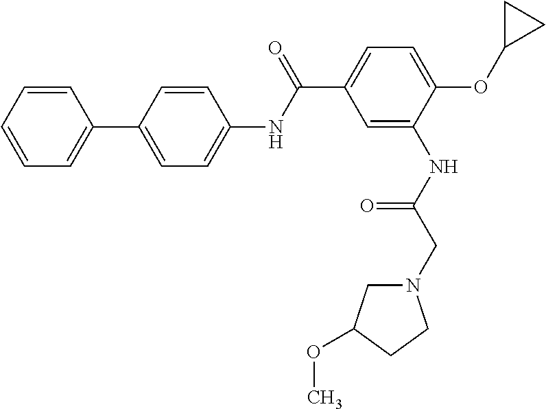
C1=CC=CC=C1C1=CC=C(NC(C2=CC=C(OC3CC3)C(NC(CN3CC(OC)CC3)=O)=C2)=O)C=C1
